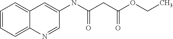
C12=CC=CC=C1N=CC(NC(CC(OCC)=O)=O)=C2
